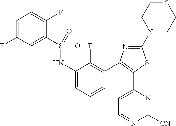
S(NC1=CC=CC(C2=C(C3=CC=NC([CN])=N3)SC(N3CCOCC3)=N2)=C1F)(=O)(=O)C1=CC(F)=CC=C1F
